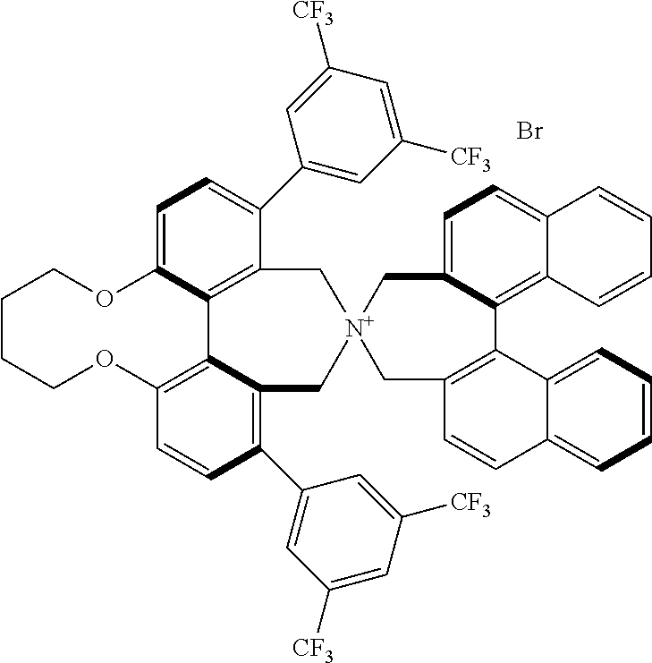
C1=C2C3=C(C(C4=CC([CF3])=CC([CF3])=C4)=C1)C[N+]1(CC4=C(C5=CC([CF3])=CC([CF3])=C5)C=CC(=C34)OCCCCO2)CC2=CC=C3C(=C2C2=C(C1)C=CC1=CC=CC=C12)C=CC=C3.Br
